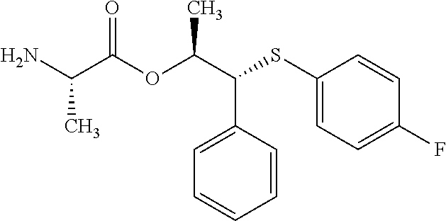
NC(C(OC(C(SC1=CC=C(F)C=C1)C1=CC=CC=C1)C)=O)C
